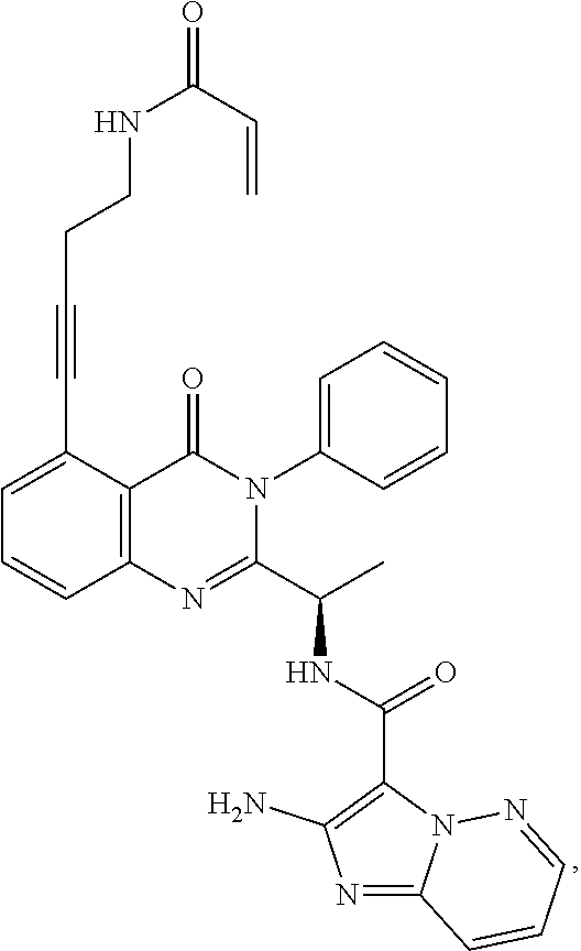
C(C1=CC=CC2=C1C(=O)N(C1=CC=CC=C1)C(C(C)NC(C1=C(N)N=C3N1N=CC=C3)=O)=N2)#CCCNC(=O)C=C
